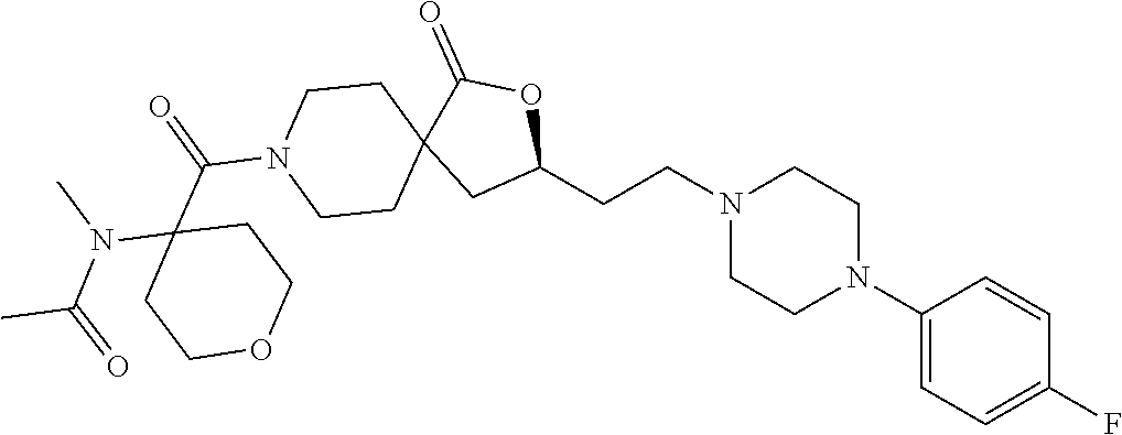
C1(N2CCN(CCC3OC(=O)C4(C3)CCN(C(C3(N(C(C)=O)C)CCOCC3)=O)CC4)CC2)=CC=C(F)C=C1
